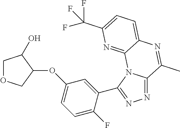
N1=C2N(C(C3=CC(OC4C(O)COC4)=CC=C3F)=N1)C1=NC(C(F)(F)F)=CC=C1N=C2C
